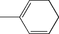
CC1=CCCC=C1
